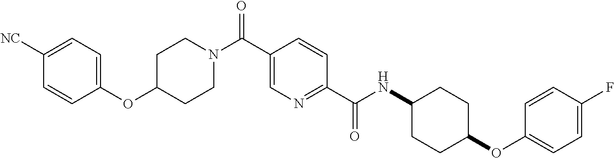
C1C(OC2=CC=C([NC])C=C2)CCN(C(C2=CN=C(C(NC3CCC(OC4=CC=C(F)C=C4)CC3)=O)C=C2)=O)C1
